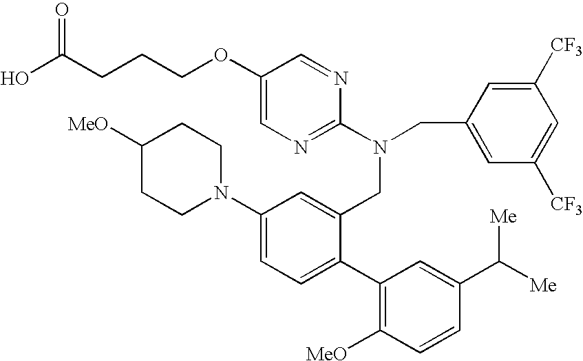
OC(CCCOC1=CN=C(N(CC2=CC([CF3])=CC([CF3])=C2)CC2=CC(N3CCC([MeO])CC3)=CC=C2C2=C([MeO])C=CC(C([Me])[Me])=C2)N=C1)=O
